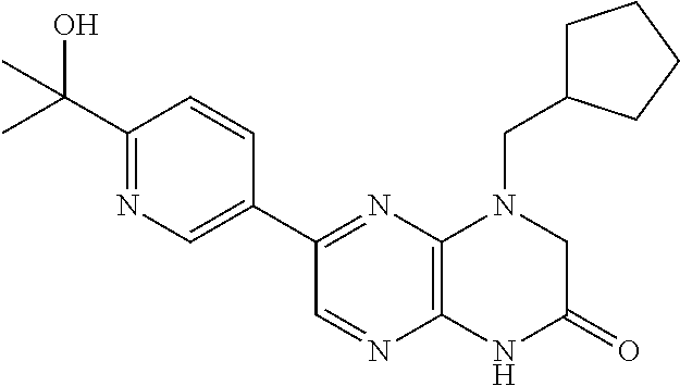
C1(C(O)(C)C)=NC=C(C2=NC3=C(N=C2)NC(=O)CN3CC2CCCC2)C=C1
